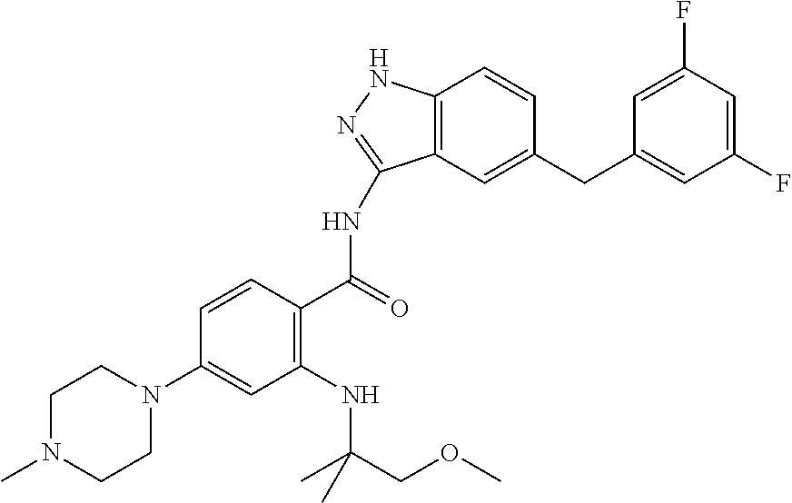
C1(F)=CC(F)=CC(CC2=CC3=C(C=C2)NN=C3NC(C2=C(NC(COC)(C)C)C=C(N3CCN(C)CC3)C=C2)=O)=C1
